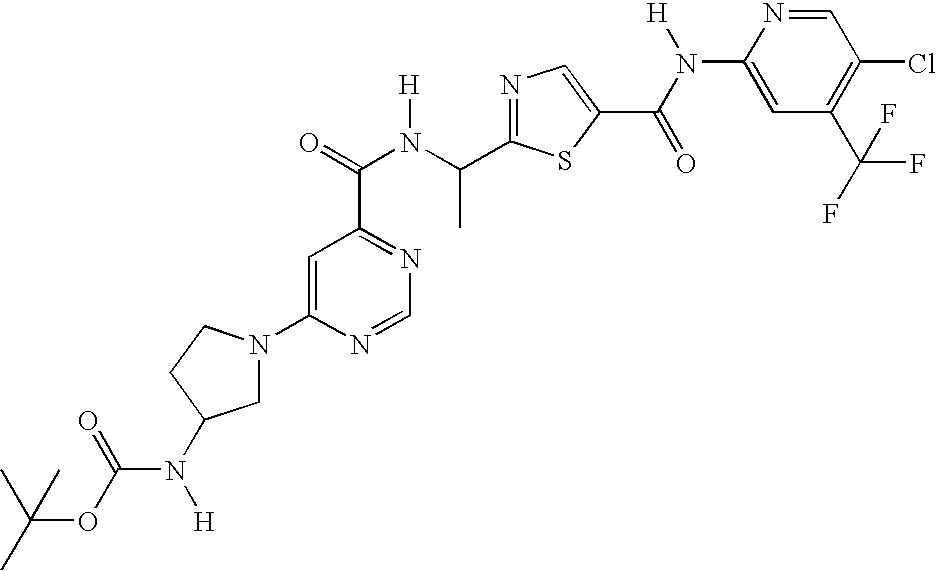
N1=C(C(N(C(=O)C2=NC=NC(N3CC(N([H])C(OC(C)(C)C)=O)CC3)=C2)[H])C)SC(C(N([H])C2=CC(C(F)(F)F)=C(Cl)C=N2)=O)=C1
